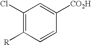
C1(Cl)=C([R])C=CC([CO2H])=C1
